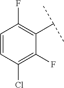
C1=CC(Cl)=C(F)C(C(C)C)=C1F
